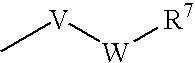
C[V][W][R7]
